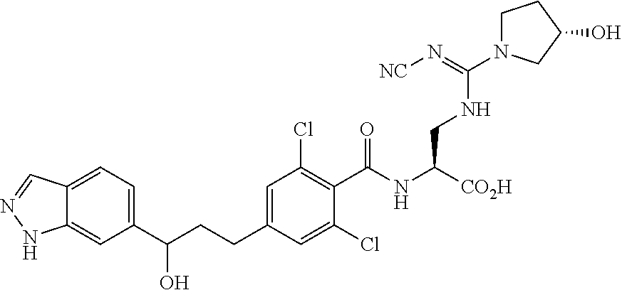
C(CC1=CC(Cl)=C(C(NC([CO2H])CNC(=N[NC])N2CCC(O)C2)=O)C(Cl)=C1)C(C1=CC=C2C(=C1)NN=C2)O
